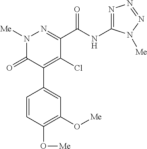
C1(C(NC2=NN=NN2[Me])=O)=NN([Me])C(=O)C(C2=CC(O[Me])=C(O[Me])C=C2)=C1Cl
